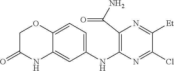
C1(NC2=C(C(N)=O)N=C([Et])C(Cl)=N2)=CC=C2C(=C1)NC(=O)CO2
